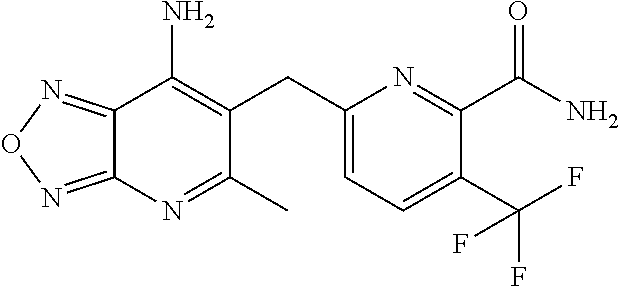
C12=NON=C1N=C(C)C(CC1=CC=C(C(F)(F)F)C(C(N)=O)=N1)=C2N
